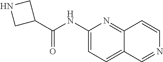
C1(NC(C2CNC2)=O)=CC=C2C(=N1)C=CN=C2
